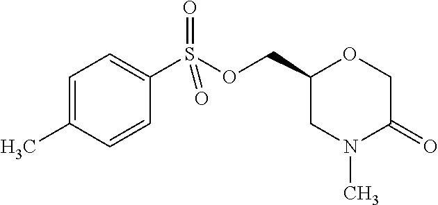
C1=C(C)C=CC(S(OCC2CN(C)C(=O)CO2)(=O)=O)=C1
